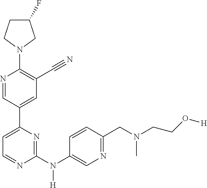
C1(F)CCN(C2=C(C#N)C=C(C3=CC=NC(N(C4=CN=C(CN(CCO[H])C)C=C4)[H])=N3)C=N2)C1
